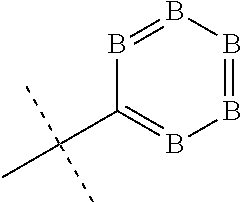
B1=BB=BB=C1C(C)(C)C
